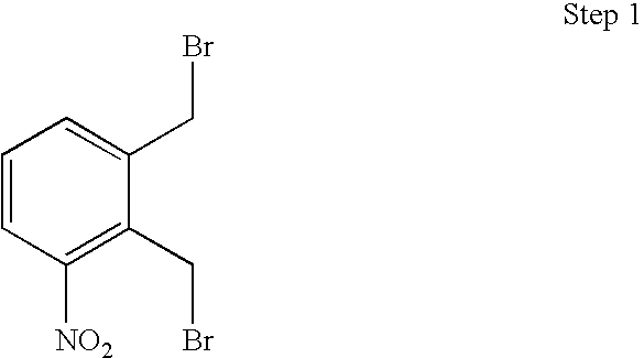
C1=CC([NO2])=C(CBr)C(CBr)=C1
